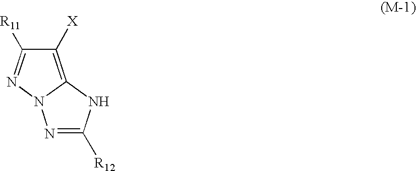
C1([X])=C2N(N=C1[R11])N=C([R12])N2
